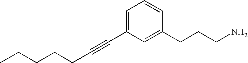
C(C#CC1=CC=CC(CCCN)=C1)CCCC
